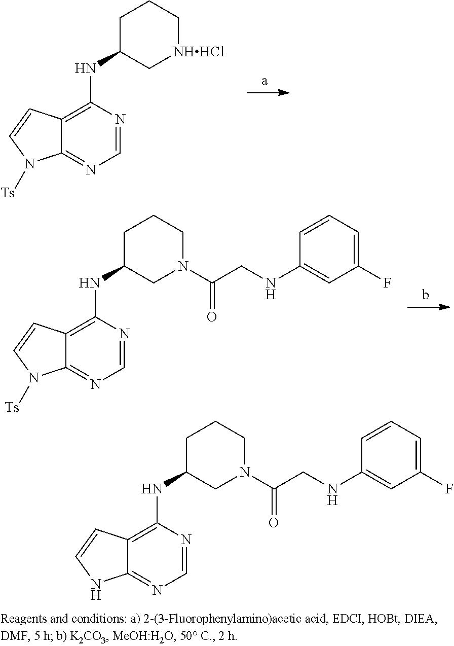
C1=NC(NC2C[NHHCl]CCC2)=C2C(=N1)N([Ts])C=C2.C1=NC(NC2CN(C(CNC3=CC(F)=CC=C3)=O)CCC2)=C2C(=N1)N([Ts])C=C2.C1=NC(NC2CN(C(CNC3=CC(F)=CC=C3)=O)CCC2)=C2C(=N1)NC=C2
